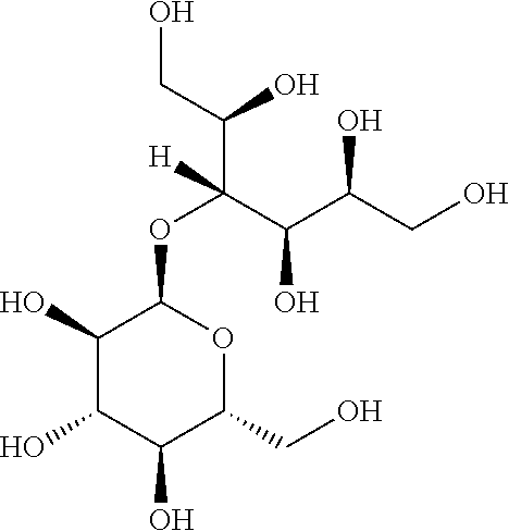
C1(O)C(O)C(O)C(CO)OC1OC(C(C(CO)O)O)(C(O)CO)[H]
